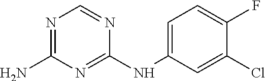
N1=C(N)N=C(NC2=CC=C(F)C(Cl)=C2)N=C1
